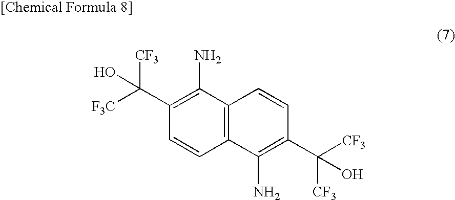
C12=C(C=CC(C([CF3])(O)[F3C])=C1N)C(N)=C(C([CF3])(O)[CF3])C=C2
